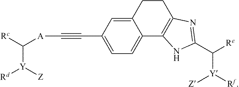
C(#CC1=CC=C2C(=C1)CCC1=C2NC(C([Re])[Y]([Z])[Rf])=N1)[A]C([Rc])[Y]([Z])[Rd]
